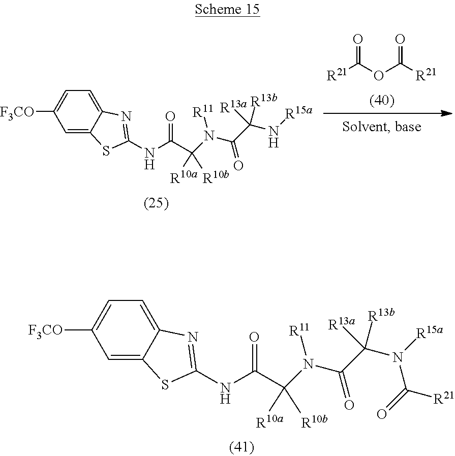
[R21]C(OC([R21])=O)=O.C1=C2C(=CC=C1[F3CO])N=C(NC(C(N(C(=O)C(N[R15a])([R13b])[R13a])[R11])([R10a])[R10b])=O)S2.C1=C2C(=CC=C1[F3CO])N=C(NC(C(N(C(=O)C(N([R15a])C(=O)[R21])([R13b])[R13a])[R11])([R10a])[R10b])=O)S2
